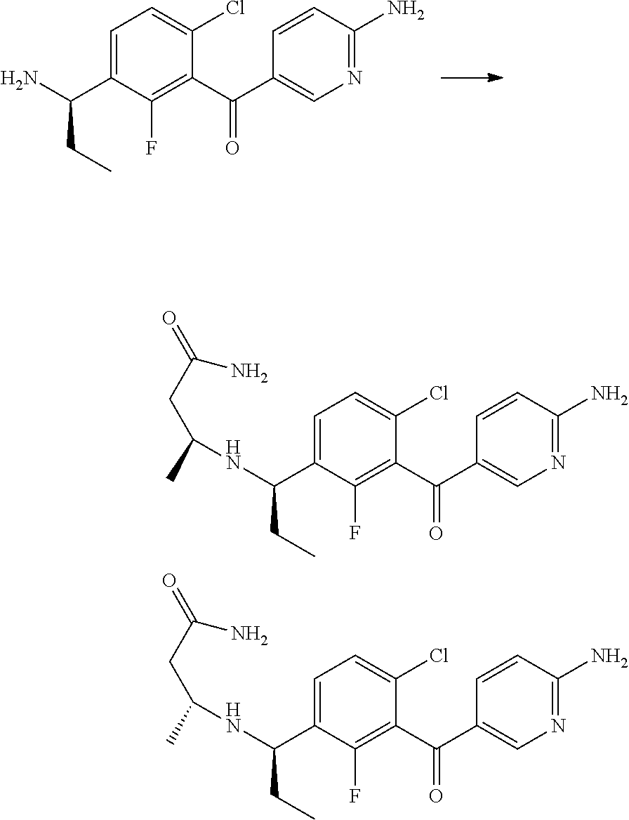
C1=CC(C(C2=C(F)C(C(N)CC)=CC=C2Cl)=O)=CN=C1N.C1=CC(C(C2=C(F)C(C(CC)NC(C)CC(=O)N)=CC=C2Cl)=O)=CN=C1N.C1=CC(C(C2=C(F)C(C(CC)NC(C)CC(=O)N)=CC=C2Cl)=O)=CN=C1N
